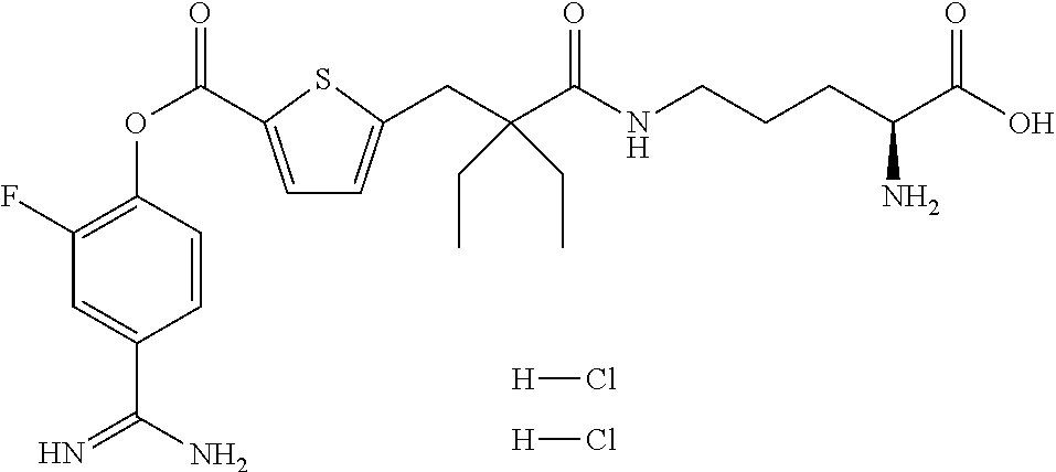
C1(F)=C(OC(=O)C2=CC=C(CC(C(NCCCC(C(O)=O)N)=O)(CC)CC)S2)C=CC(C(N)=N)=C1.[H]Cl.[H]Cl
